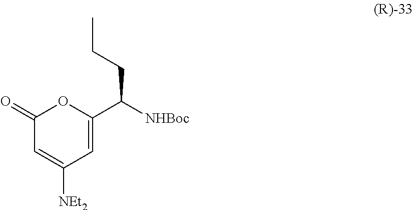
C1(=O)C=C([NEt2])C=C(C([NHBoc])CCC)O1
